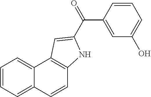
C1=CC2=CC=CC=C2C2=C1NC(C(=O)C1=CC(O)=CC=C1)=C2
